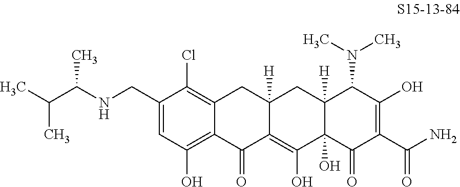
C1(CNC(C(C)C)C)=CC(O)=C2C(=C1Cl)CC1([H])C(=C(O)C3(O)C([H])(C1)C(N(C)C)C(O)=C(C(N)=O)C3=O)C2=O
